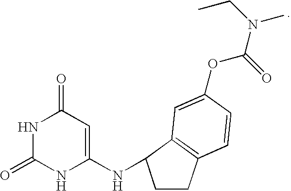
N1C(=O)NC(NC2CCC3=C2C=C(OC(N(C)CC)=O)C=C3)=CC1=O
